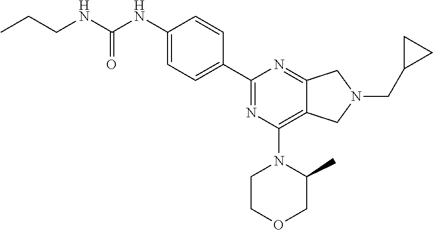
C1(NC(NCCC)=O)=CC=C(C2=NC(N3CCOCC3C)=C3C(=N2)CN(CC2CC2)C3)C=C1
